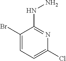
C1(Br)=CC=C(Cl)N=C1NN
